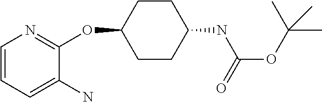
C1=CC=C(N)C(OC2CCC(NC(OC(C)(C)C)=O)CC2)=N1
